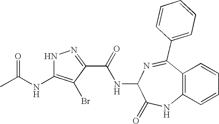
C12=C(C(C3=CC=CC=C3)=NC(NC(=O)C3=NNC(NC(C)=O)=C3Br)C(=O)N1)C=CC=C2
